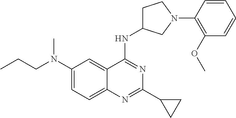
C1(N(CCC)C)=CC=C2C(=C1)C(NC1CCN(C3=C(OC)C=CC=C3)C1)=NC(C1CC1)=N2
